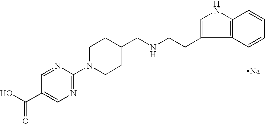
N1=CC(C(O)=O)=CN=C1N1CCC(CNCCC2=CNC3=C2C=CC=C3)CC1.[Na]
